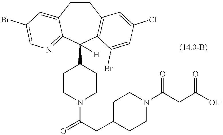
C1CC2=CC(Br)=CN=C2C(C2CCN(C(=O)CC3CCN(C(CC([OLi])=O)=O)CC3)CC2)([H])C2=C1C=C(Cl)C=C2Br
